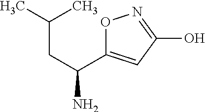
O1C(C(CC(C)C)N)=CC(O)=N1
